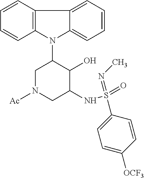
N1(C2CN([Ac])CC(NS(=O)(=NC)C3=CC=C([OCF3])C=C3)C2O)C2=C(C3=CC=CC=C13)C=CC=C2
